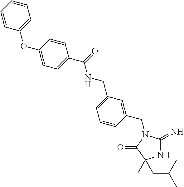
N1C(=N)N(CC2=CC(CNC(=O)C3=CC=C(OC4=CC=CC=C4)C=C3)=CC=C2)C(=O)C1(C)CC(C)C
